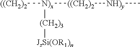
[((CH2)2][N)x]([((CH2)2][NH)y]C)[(CH2)3][JzSi(OR1)n]
